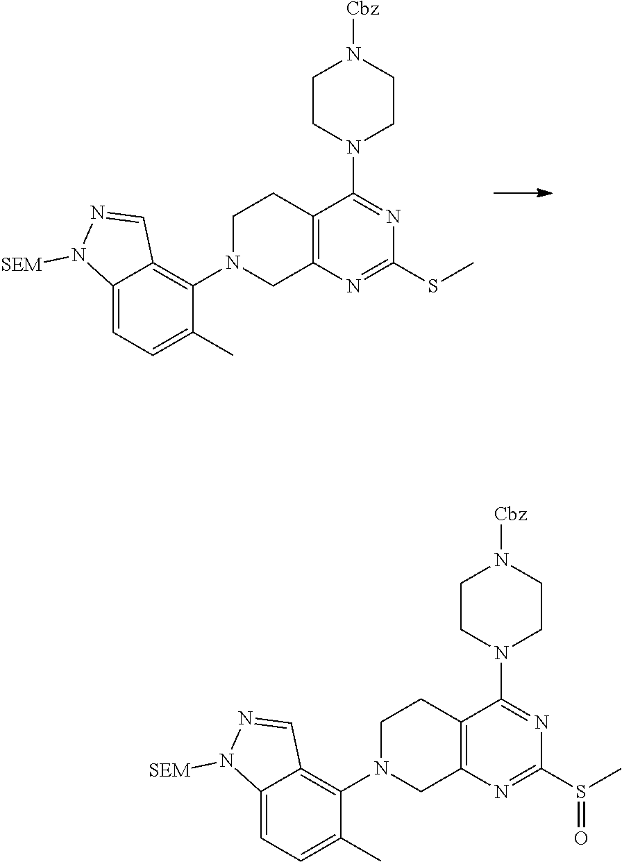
C1CN(C2=NC(S(C)=O)=NC3=C2CCN(C2=C4C(=CC=C2C)N([SEM])N=C4)C3)CCN1[Cbz].C1CN(C2=NC(SC)=NC3=C2CCN(C2=C4C(=CC=C2C)N([SEM])N=C4)C3)CCN1[Cbz]
